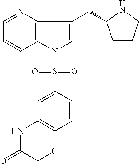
C1=NC2=C(C=C1)N(S(=O)(=O)C1=CC3=C(C=C1)OCC(=O)N3)C=C2CC1CCCN1
